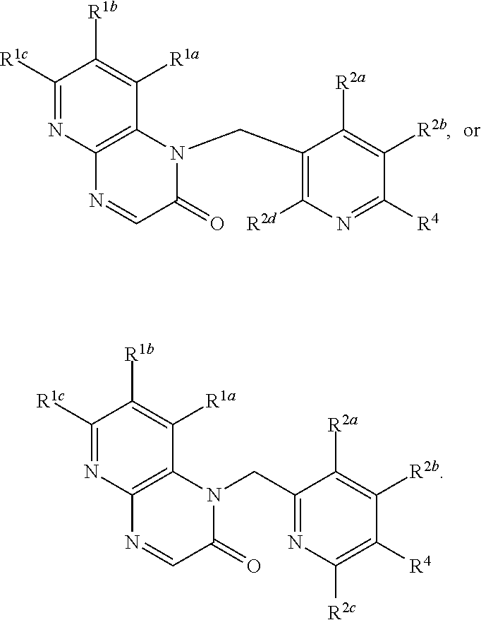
C1([R1c])=NC2=C(C([R1a])=C1[R1b])N(CC1=C([R2d])N=C([R4])C([R2b])=C1[R2a])C(=O)C=N2.C1([R1c])=NC2=C(C([R1a])=C1[R1b])N(CC1=NC([R2c])=C([R4])C([R2b])=C1[R2a])C(=O)C=N2
